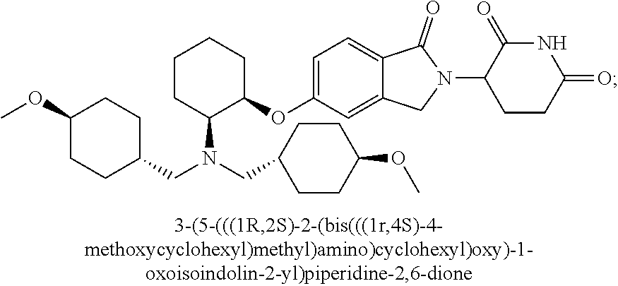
C1=C(OC2CCCCC2N(CC2CCC(OC)CC2)CC2CCC(OC)CC2)C=C2C(=C1)C(=O)N(C1CCC(=O)NC1=O)C2
